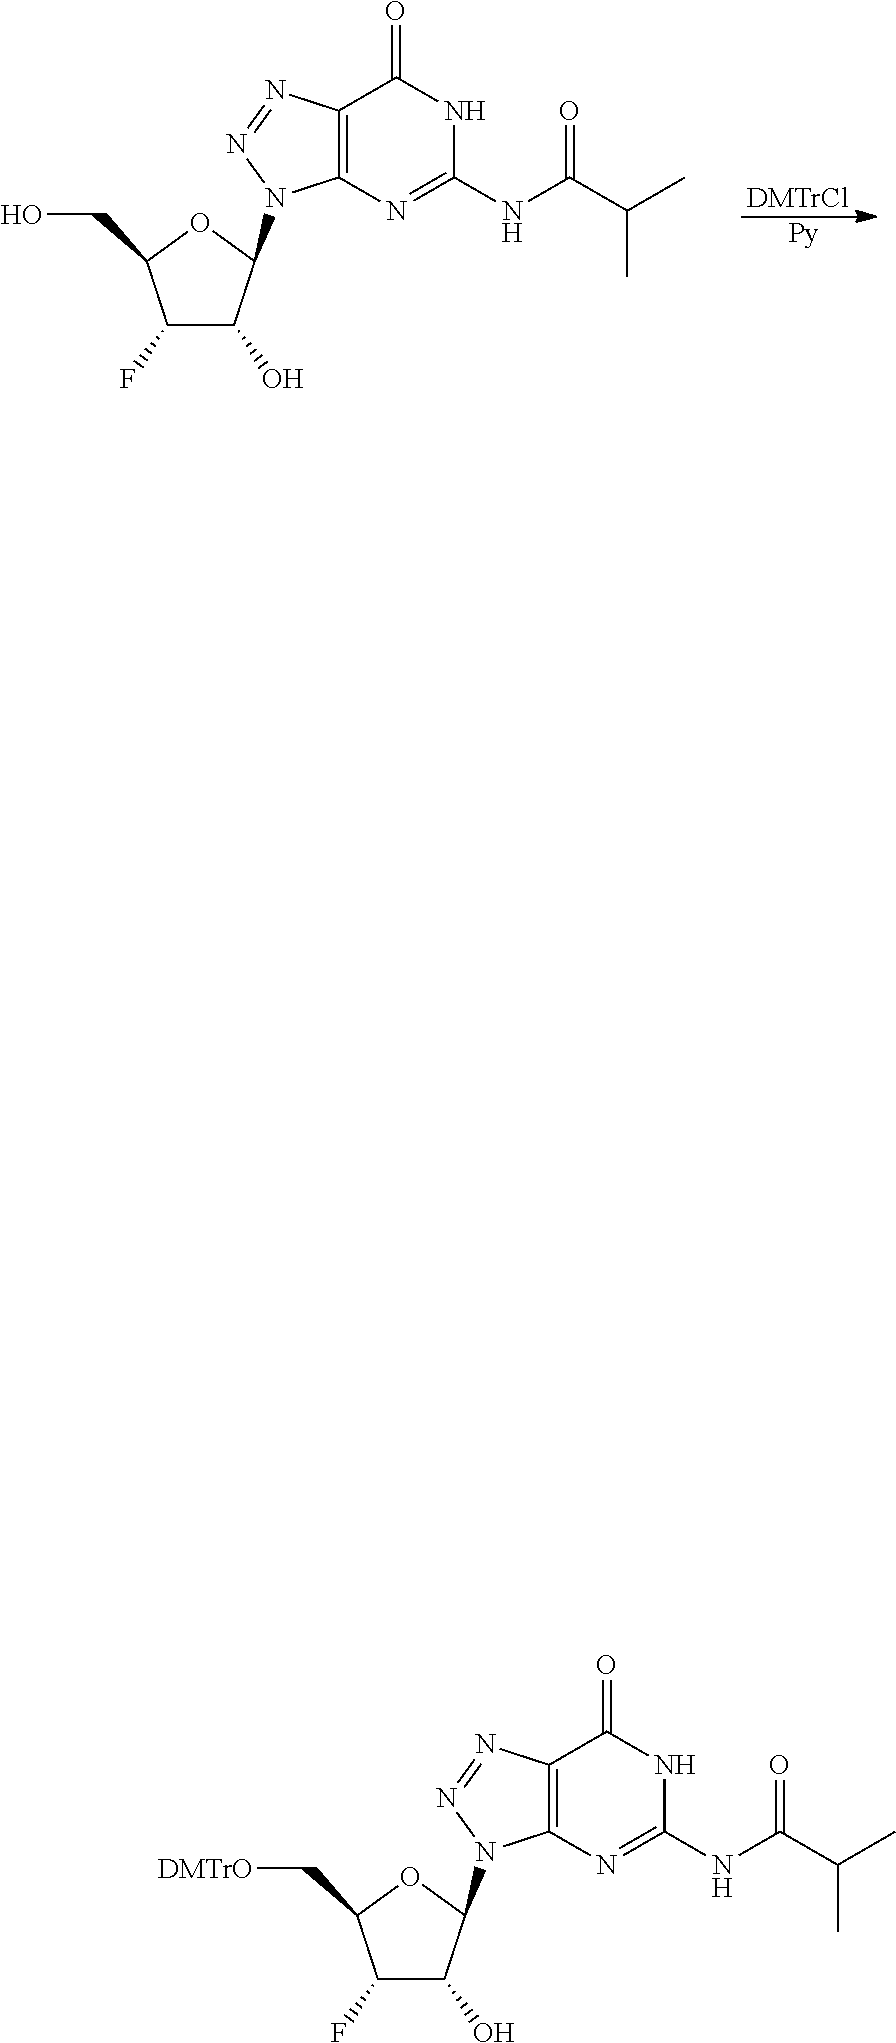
[Py].[DMTrCl].C12=C(N=C(NC(C(C)C)=O)NC1=O)N(C1C(O)C(F)C(CO)O1)N=N2.C12=C(N=C(NC(C(C)C)=O)NC1=O)N(C1C(O)C(F)C(C[DMTrO])O1)N=N2
